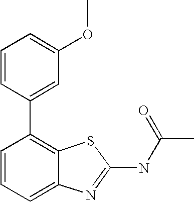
C1=CC=C2C(=C1C1=CC(OC)=CC=C1)SC(NC(C)=O)=N2
